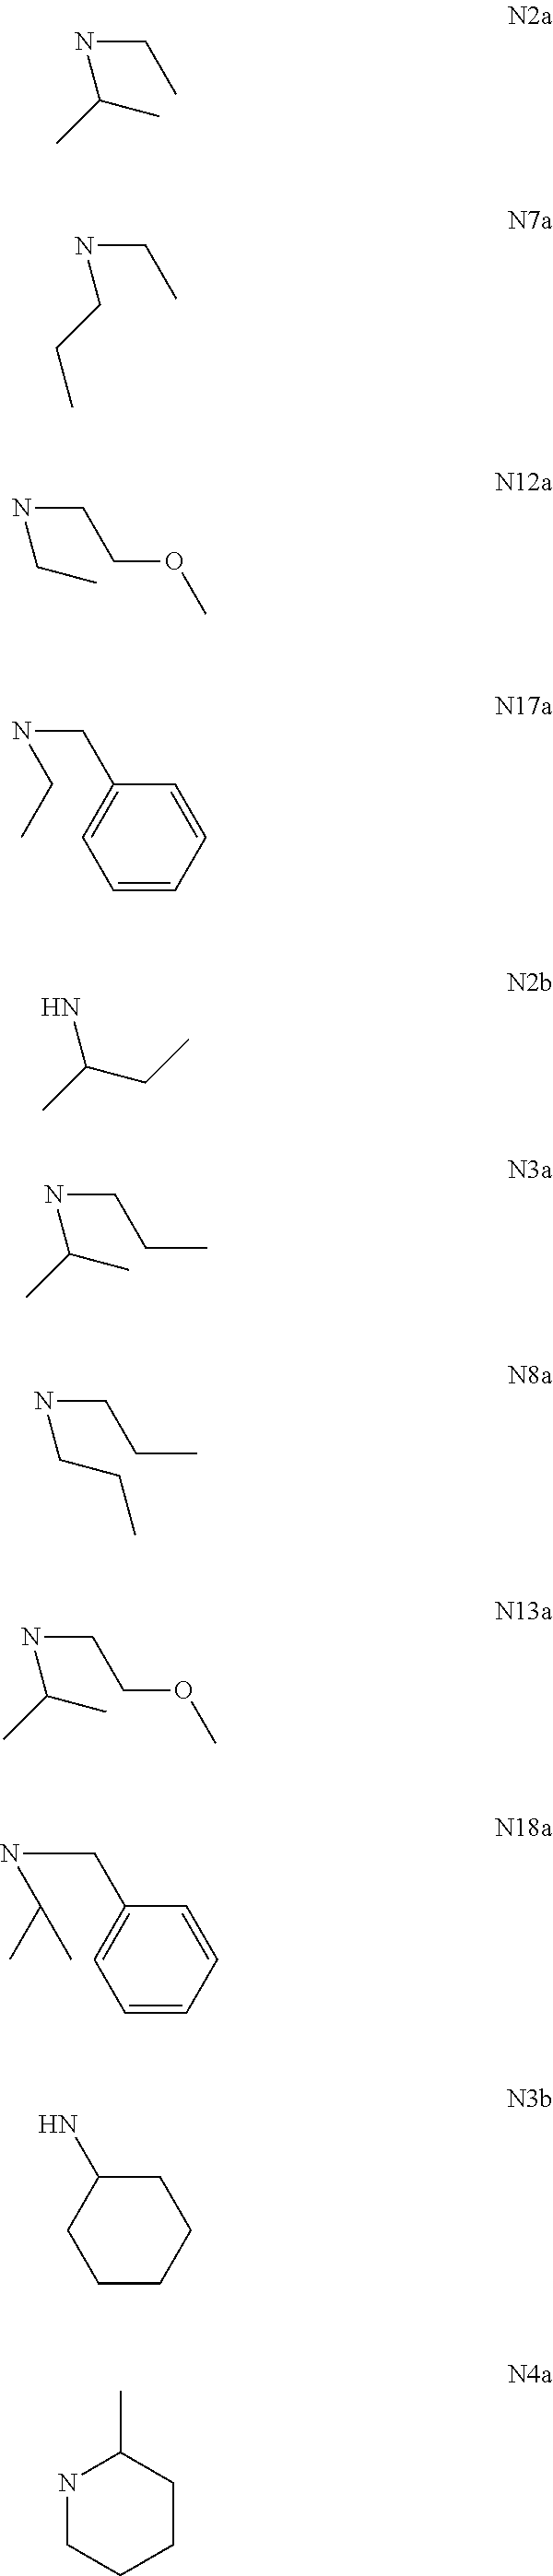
N(CC)C(C)C.N(CC)CCC.N(CCOC)CC.N(CC1=CC=CC=C1)CC.NC(CC)C.N(CCC)C(C)C.N(CCC)CCC.N(CCOC)C(C)C.C1=CC=CC(CNC(C)C)=C1.C1CCCC(N)C1.N1CCCCC1C
